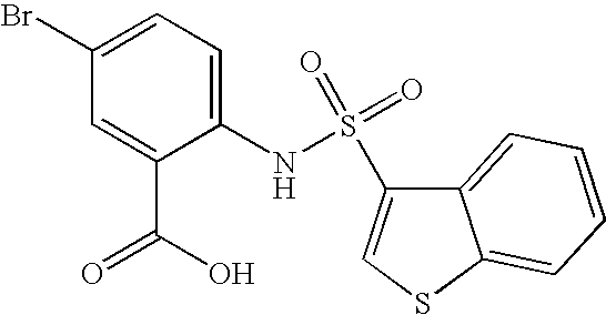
C1=C(C(O)=O)C(NS(C2=CSC3=CC=CC=C23)(=O)=O)=CC=C1Br
